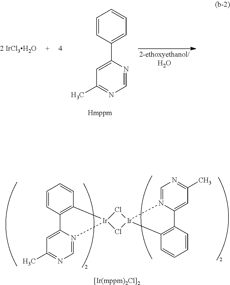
C12=CC(C)=NC=N1[Ir]1(C3=C2C=CC=C3)Cl[Ir]2(Cl1)N1=CN=C(C)C=C1C1=C2C=CC=C1.C1(C2=CC=CC=C2)=CC(C)=NC=N1.[2 IrCl3H2O]
